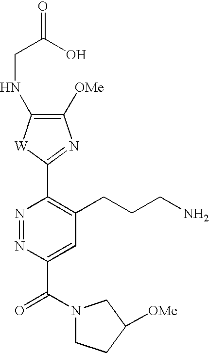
N1=NC(C(N2CCC([OMe])C2)=O)=CC(CCCN)=C1C1=NC([OMe])=C(NCC(=O)O)[W]1
